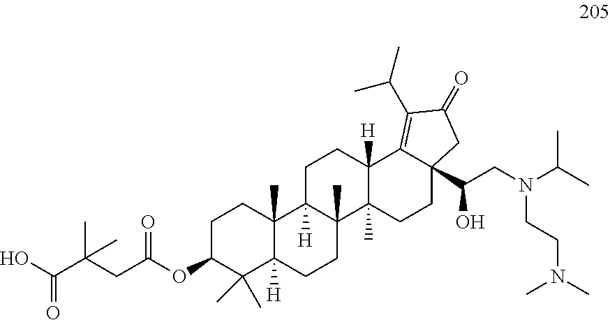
OC(C(CC(OC1C(C)(C)C2([H])C(C)(CC1)C1([H])C(C)(CC2)C2(C)C([H])(CC1)C1=C(C(C)C)C(=O)CC1(C(CN(C(C)C)CCN(C)C)O)CC2)=O)(C)C)=O
